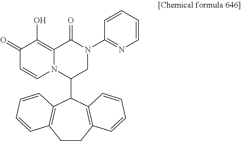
C1(=O)C=CN2C(=C1O)C(=O)N(C1=NC=CC=C1)CC2C1C2=C(CCC3=C1C=CC=C3)C=CC=C2
